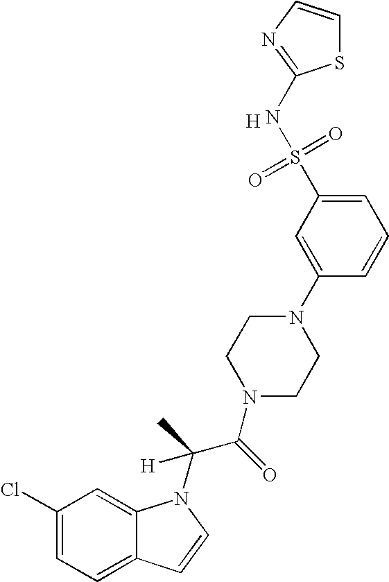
C1=CN=C(NS(=O)(=O)C2=CC=CC(N3CCN(C(C(N4C5=CC(Cl)=CC=C5C=C4)(C)[H])=O)CC3)=C2)S1.[H]
